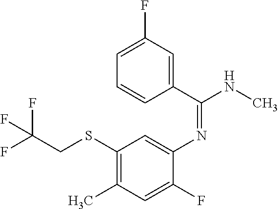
C1(C(NC)=NC2=CC(SCC(F)(F)F)=C(C)C=C2F)=CC(F)=CC=C1
